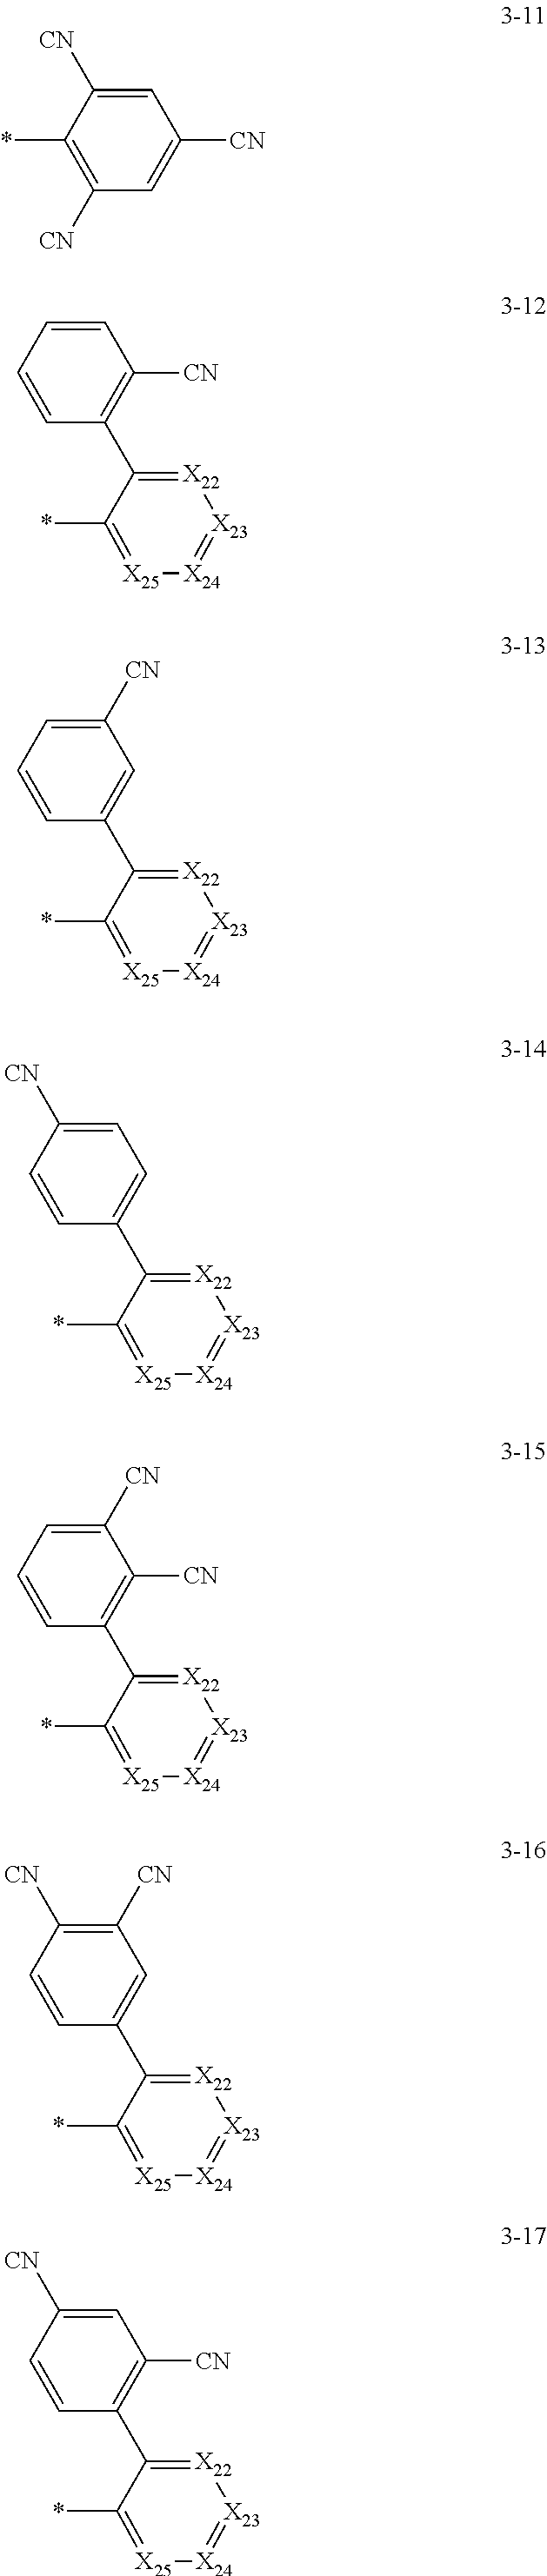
C1=C([CN])C(*)=C([CN])C=C1[CN].[X22]1=C(C2=C([CN])C=CC=C2)C(*)=[X25][X24]=[X23]1.[X22]1=C(C2=CC([CN])=CC=C2)C(*)=[X25][X24]=[X23]1.[X22]1=C(C2=CC=C([CN])C=C2)C(*)=[X25][X24]=[X23]1.[X22]1=C(C2=C([CN])C([CN])=CC=C2)C(*)=[X25][X24]=[X23]1.[X22]1=C(C2=CC([CN])=C([CN])C=C2)C(*)=[X25][X24]=[X23]1.[X22]1=C(C2=C([CN])C=C([CN])C=C2)C(*)=[X25][X24]=[X23]1
